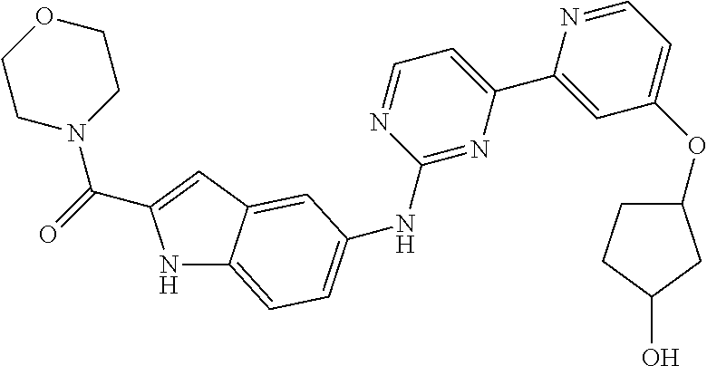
N1C2=CC=C(NC3=NC(C4=CC(OC5CCC(O)C5)=CC=N4)=CC=N3)C=C2C=C1C(=O)N1CCOCC1
